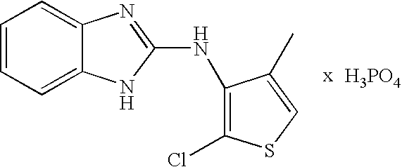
C1=CC=C2C(=C1)N=C(NC1=C(Cl)SC=C1C)N2.[H3PO4].[x]
